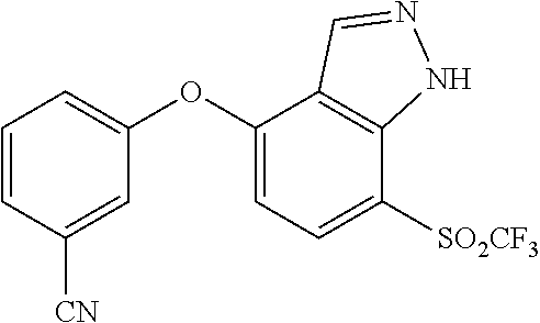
C1(OC2=CC=C([SO2CF3])C3=C2C=NN3)=CC=CC([CN])=C1
